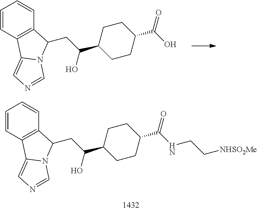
C1=CC2=C(C=C1)C(CC(O)C1CCC(C(O)=O)CC1)N1C2=CN=C1.C1=CC2=C(C=C1)C(CC(O)C1CCC(C(NCC[NHSO2Me])=O)CC1)N1C2=CN=C1
